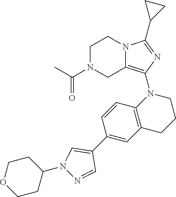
C1N(C(C)=O)CC2=C(N3C4=C(CCC3)C=C(C3=CN(C5CCOCC5)N=C3)C=C4)N=C(C3CC3)N2C1
